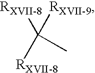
C([RXVII-8])([RXVII-9])(C)[RXVII-8]
